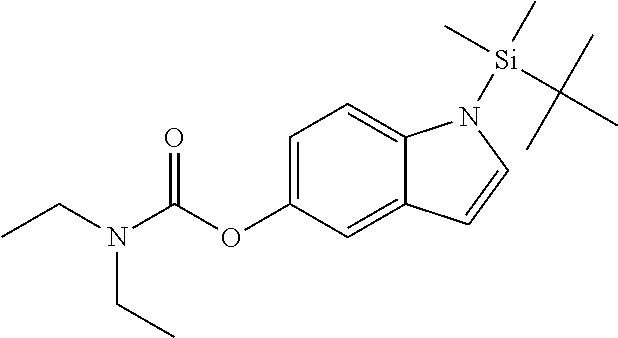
C1=C(OC(N(CC)CC)=O)C=C2C(=C1)N([Si](C)(C(C)(C)C)C)C=C2
